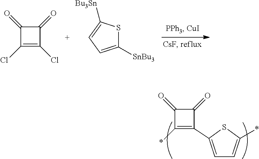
C1(=O)C(=O)C(Cl)=C1Cl.[Bu3Sn]C1=CC=C([SnBu3])S1.C1(=O)C(=O)C(*)=C1C1=CC=C(*)S1
